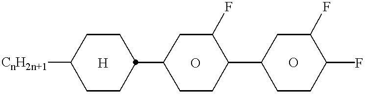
C1CC(C2CCC(C3CCC(F)C(F)C3)C(F)C2)CCC1[CnH2n+1]
